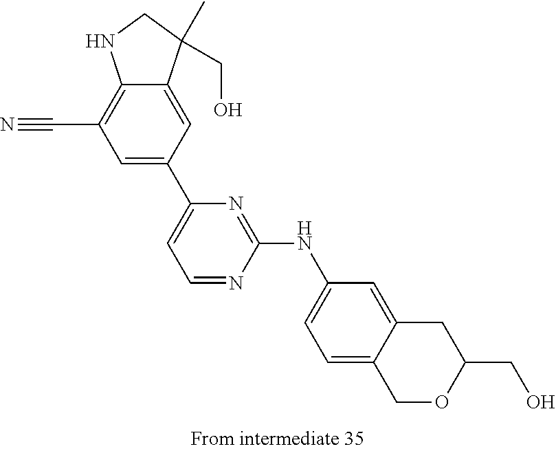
C12=C(C#N)C=C(C3=CC=NC(NC4=CC=C5C(=C4)CC(CO)OC5)=N3)C=C1C(C)(CO)CN2
